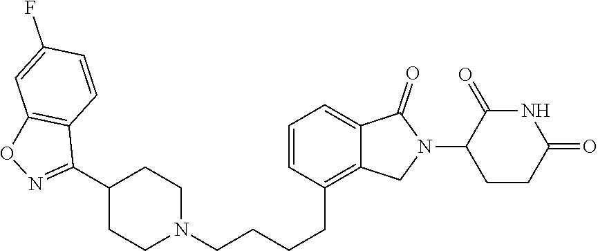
C1=CC(CCCCN2CCC(C3=NOC4=C3C=CC(F)=C4)CC2)=C2C(=C1)C(=O)N(C1CCC(=O)NC1=O)C2
